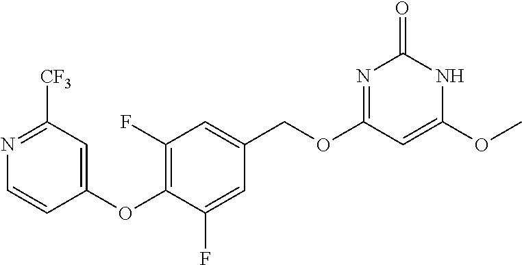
N1=C([CF3])C=C(OC2=C(F)C=C(COC3=NC(=O)NC(OC)=C3)C=C2F)C=C1
